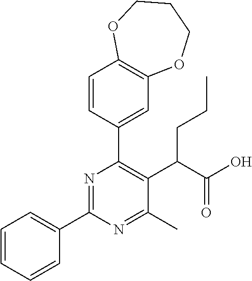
C1=CC=CC(C2=NC(C3=CC4=C(C=C3)OCCCO4)=C(C(C(O)=O)CCC)C(C)=N2)=C1
